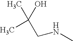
N(C)CC(C)(O)C
